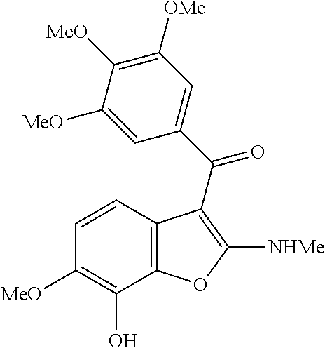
C12=C(C=CC([MeO])=C1O)C(C(C1=CC([OMe])=C([MeO])C([MeO])=C1)=O)=C([NHMe])O2
